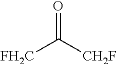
[FH2C]C(=O)[CH2F]
